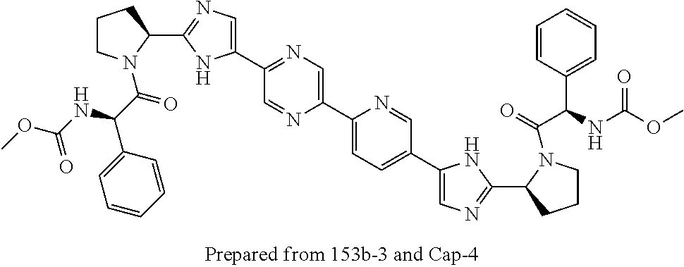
C1(C2=NC=C(C3=CC=C(C4=CN=C(C5CCCN5C(=O)C(C5=CC=CC=C5)NC(OC)=O)N4)C=N3)N=C2)=CN=C(C2CCCN2C(C(C2=CC=CC=C2)NC(OC)=O)=O)N1
